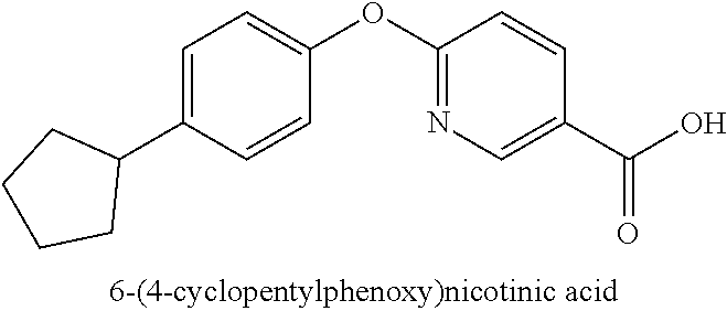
C1=C(C2CCCC2)C=CC(OC2=NC=C(C(O)=O)C=C2)=C1
